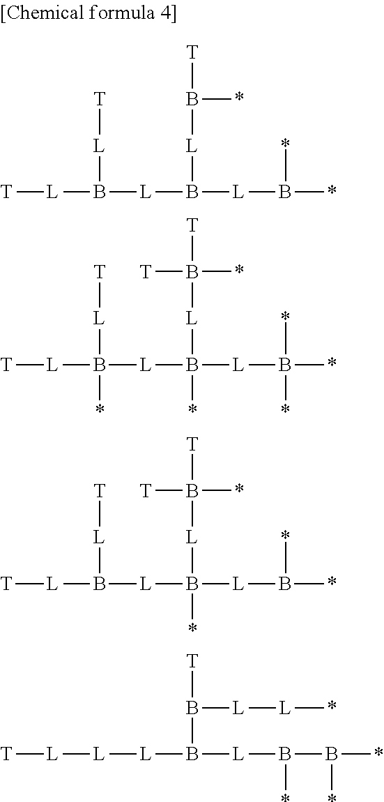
[T][L]B([L]B([L]B(*)*)[L]B([T])*)[L][T].[T][L]B([L]B([L]B(*)(*)*)([L]B([T])(*)[T])*)([L][T])*.[T][L]B([L]B([L]B(*)*)([L]B([T])(*)[T])*)[L][T].[T][L][L][L]B([L]B(B(*)*)*)B([T])[L][L]*
